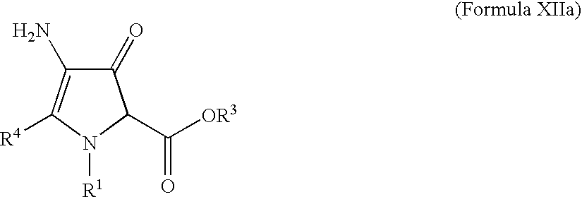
C1(=O)C(N)=C([R4])N([R1])C1C([OR3])=O
